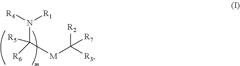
[R4]N([R1])C([R6])([R5])[M]C([R3])([R2])[R7]
